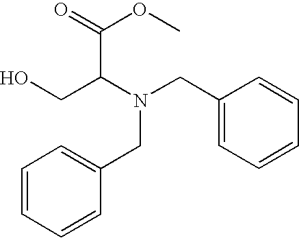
C1=CC=CC(CN(CC2=CC=CC=C2)C(CO)C(OC)=O)=C1
